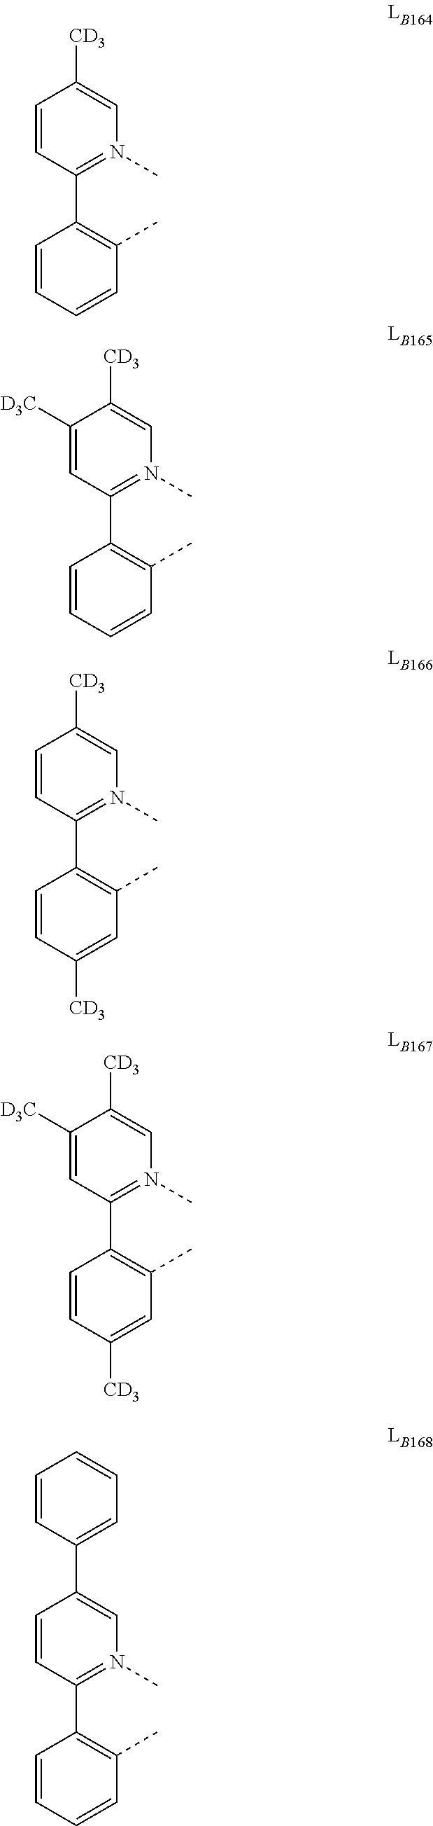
C1=CC(C2=C(C)C=CC=C2)=N(C)C=C1[CD3].C1([D3C])=CC(C2=C(C)C=CC=C2)=N(C)C=C1[CD3].C1=CC(C2=C(C)C=C([CD3])C=C2)=N(C)C=C1[CD3].C1([D3C])=CC(C2=C(C)C=C([CD3])C=C2)=N(C)C=C1[CD3].C1=CC(C2=C(C)C=CC=C2)=N(C)C=C1C1=CC=CC=C1
